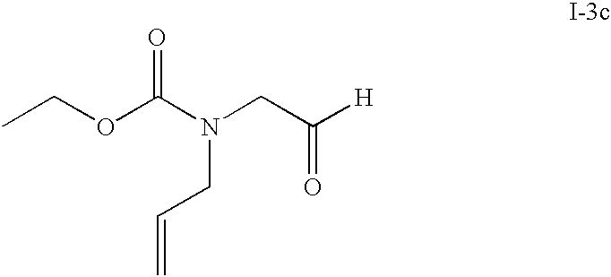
CCOC(N(CC([H])=O)CC=C)=O
